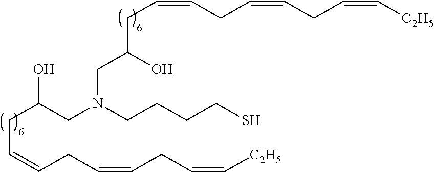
C(C(CN(CCCCS)CC(CC=CCC=CCC=C[C2H5])O)O)C=CCC=CCC=C[C2H5]
